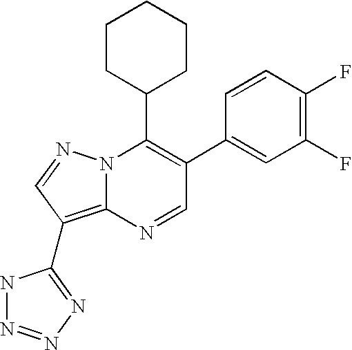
N1=CC(C2=CC(F)=C(F)C=C2)=C(C2CCCCC2)N2C1=C(C1=NN=NN1)C=N2
